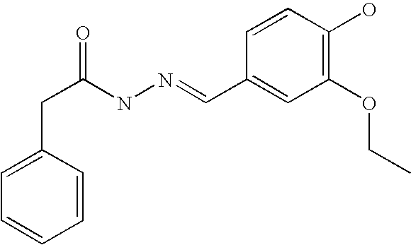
C(C(NN=CC1=CC(OCC)=C(O)C=C1)=O)C1=CC=CC=C1
